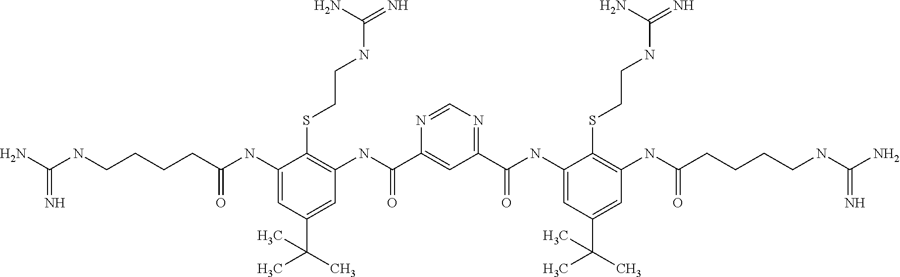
C(NCCCCC(NC1=CC(C(C)(C)C)=CC(NC(C2=CC(C(NC3=CC(C(C)(C)C)=CC(NC(=O)CCCCNC(N)=N)=C3SCCNC(N)=N)=O)=NC=N2)=O)=C1SCCNC(N)=N)=O)(N)=N
